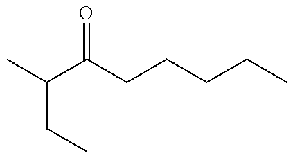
CC(C(CCCCC)=O)CC
